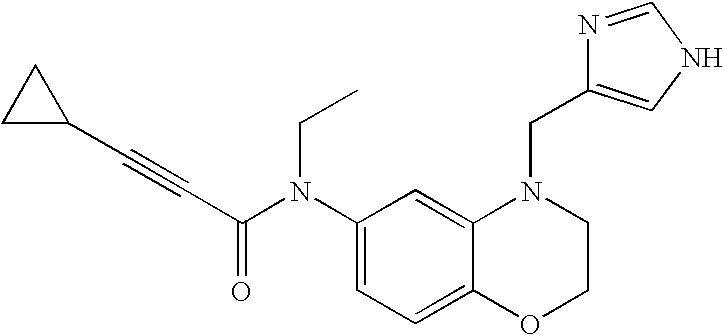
C1(N(C(C#CC2CC2)=O)CC)=CC=C2C(=C1)N(CC1=CNC=N1)CCO2
